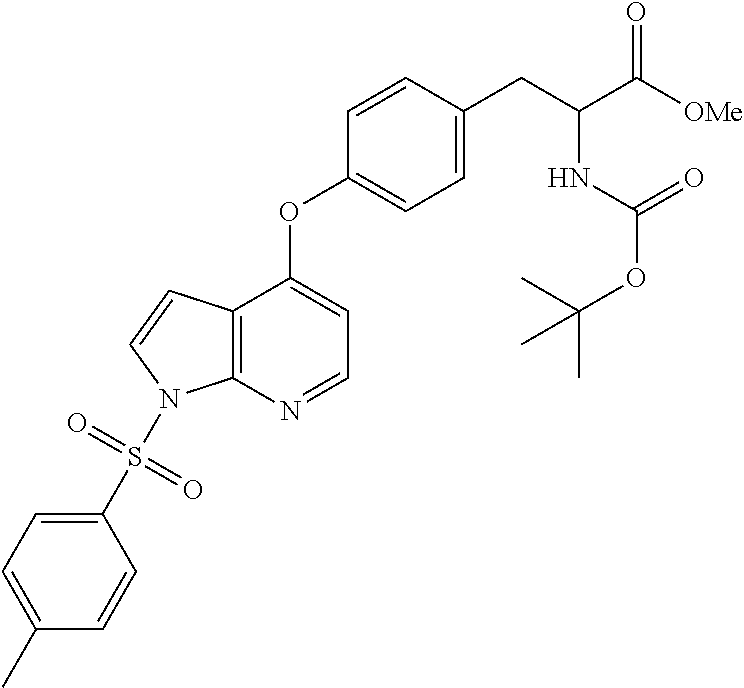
C12=C(N=CC=C1OC1=CC=C(CC(C([OMe])=O)NC(OC(C)(C)C)=O)C=C1)N(S(=O)(=O)C1=CC=C(C)C=C1)C=C2
